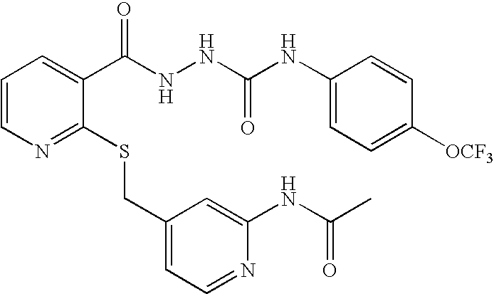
C1(CSC2=NC=CC=C2C(NNC(NC2=CC=C([OCF3])C=C2)=O)=O)=CC=NC(NC(C)=O)=C1
